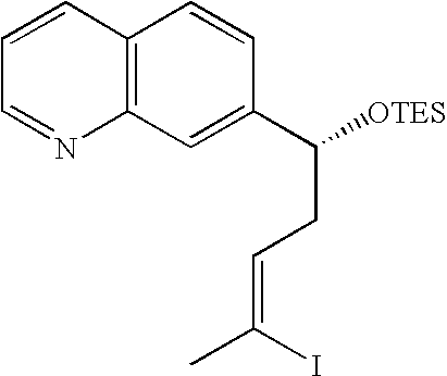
C1(C([OTES])CC=C(C)I)=CC2=C(C=C1)C=CC=N2
